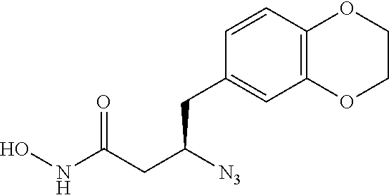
C1(CC(CC(=O)NO)[N3])=CC2=C(C=C1)OCCO2
